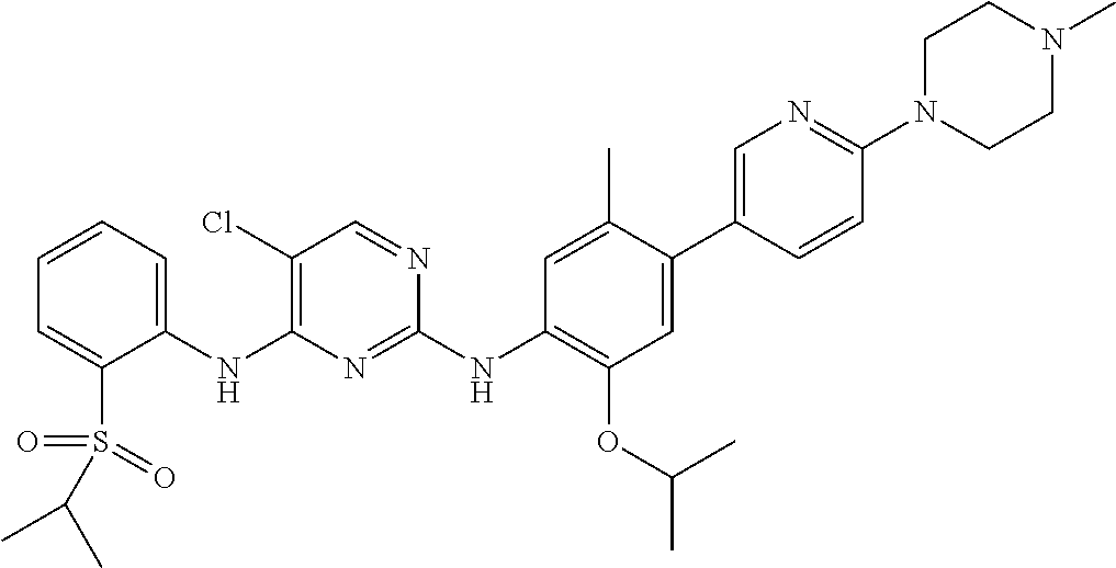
C1(NC2=C(Cl)C=NC(NC3=C(OC(C)C)C=C(C4=CN=C(N5CCN(C)CC5)C=C4)C(C)=C3)=N2)=CC=CC=C1S(=O)(=O)C(C)C
